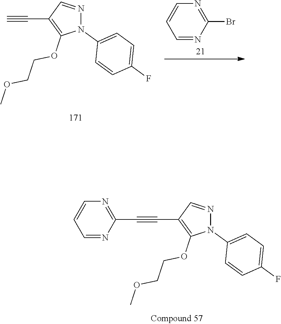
N1(C2=CC=C(F)C=C2)N=CC(C#CC2=NC=CC=N2)=C1OCCOC.N1(C2=CC=C(F)C=C2)N=CC(C#C)=C1OCCOC.C1=NC(Br)=NC=C1
